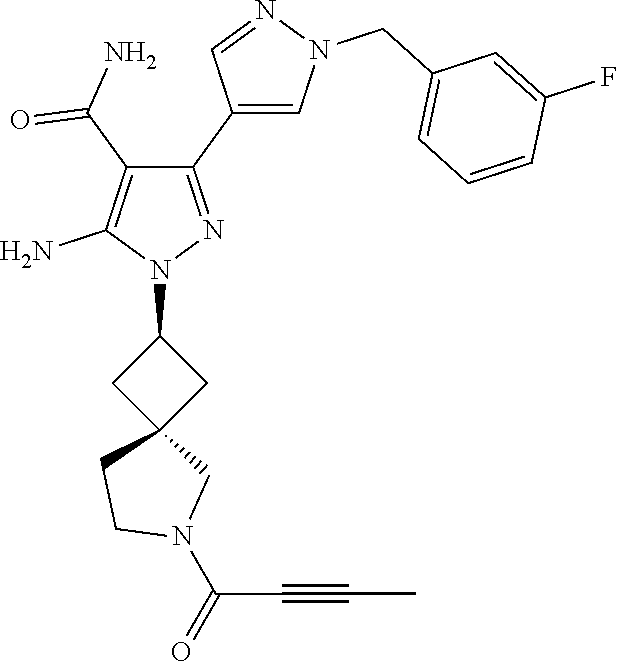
C1C(N2N=C(C3=CN(CC4=CC=CC(F)=C4)N=C3)C(C(=O)N)=C2N)CC12CN(C(C#CC)=O)CC2
